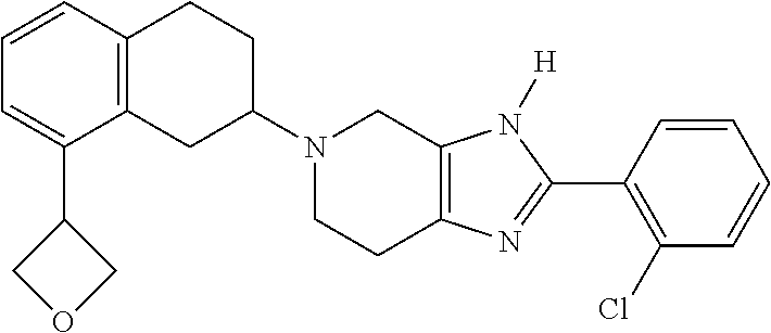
C12=C(CC(N3CCC4=C(C3)N([H])C(C3=C(Cl)C=CC=C3)=N4)CC1)C(C1COC1)=CC=C2
